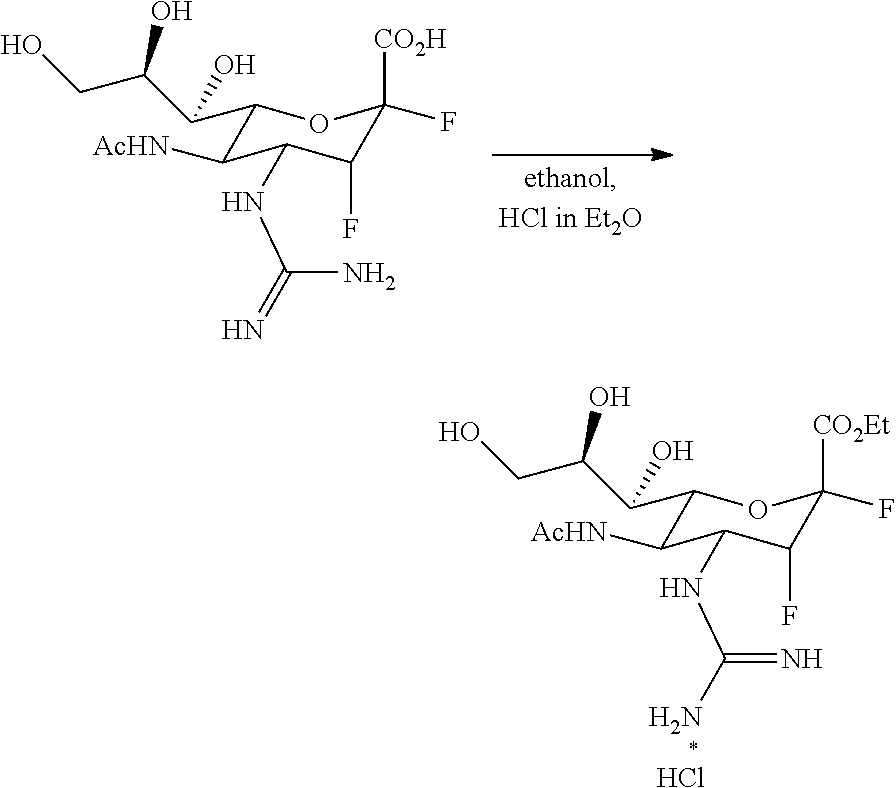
C1(C(C(CO)O)O)C([AcHN])C(NC(N)=N)C(F)C(F)([CO2Et])O1.Cl.C1(C(C(CO)O)O)C([AcHN])C(NC(=N)N)C(F)C(F)([CO2H])O1
